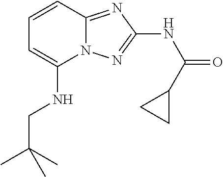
C1(NCC(C)(C)C)=CC=CC2=NC(NC(=O)C3CC3)=NN12
